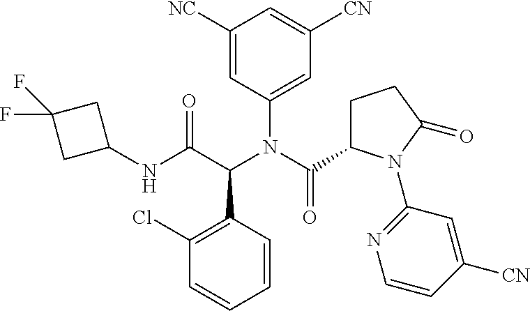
C1([NC])=CC(N(C(C2CCC(=O)N2C2=NC=CC([CN])=C2)=O)C(C(NC2CC(F)(F)C2)=O)C2=C(Cl)C=CC=C2)=CC([CN])=C1
